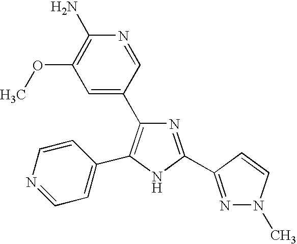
N1=C(C2=NN(C)C=C2)NC(C2=CC=NC=C2)=C1C1=CC(OC)=C(N)N=C1
